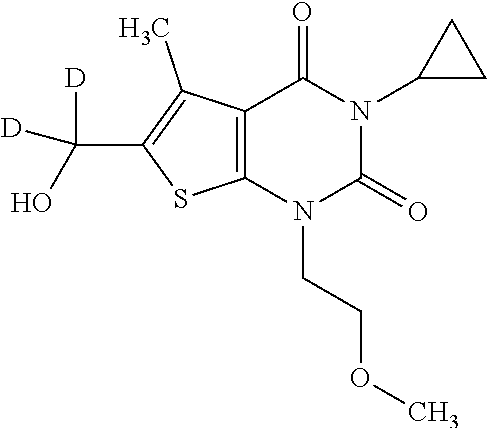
C12=C(N(CCOC)C(=O)N(C3CC3)C1=O)SC(C([D])(O)[D])=C2C
